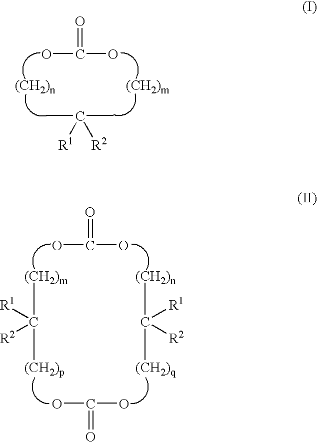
OC(O)=O.C(C)(C)([R1])[R2].OC(O)=O.[(CH2)m]C([(CH2)p])([R1])[R2].[(CH2)n]C([(CH2)q])([R1])[R2].OC(O)=O
